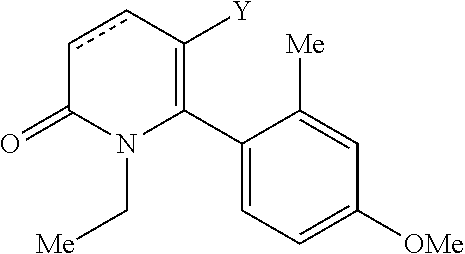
C1(C2=C([Y])ccC(=O)N2C[Me])=CC=C([OMe])C=C1[Me]
